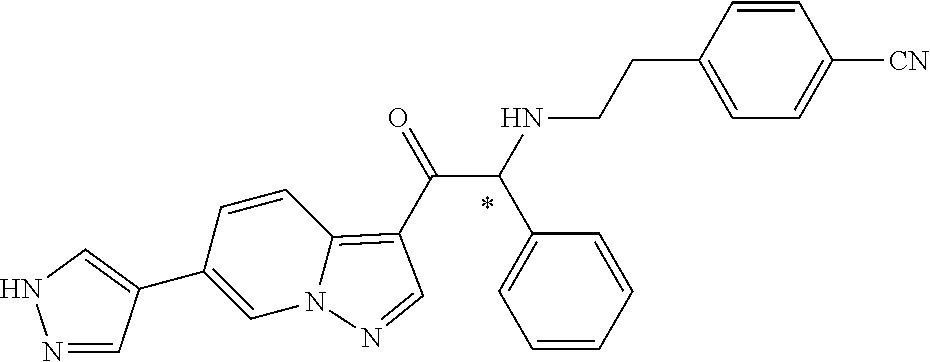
C1=C(C2=CNN=C2)C=CC2=C(C(=O)C(NCCC3=CC=C([CN])C=C3)C3=CC=CC=C3)C=NN12
